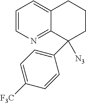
C1=CN=C2C(=C1)CCCC2([N3])C1=CC=C([F3C])C=C1
